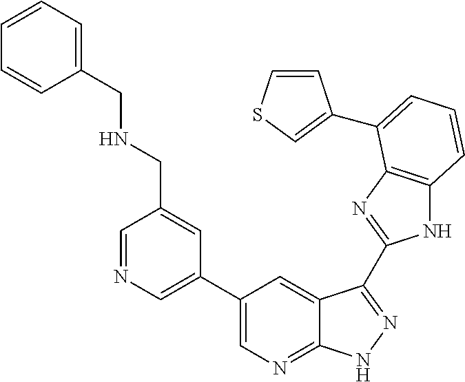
N1C2=C(N=C1C1=NNC3=NC=C(C4=CN=CC(CNCC5=CC=CC=C5)=C4)C=C31)C(C1=CSC=C1)=CC=C2
